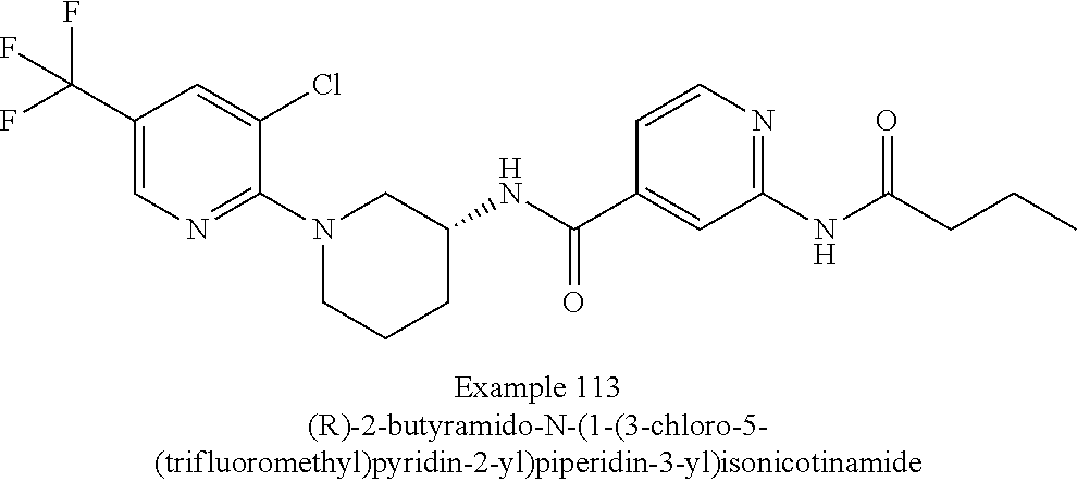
C1(C(F)(F)F)=CN=C(N2CCCC(NC(C3=CC(NC(CCC)=O)=NC=C3)=O)C2)C(Cl)=C1
